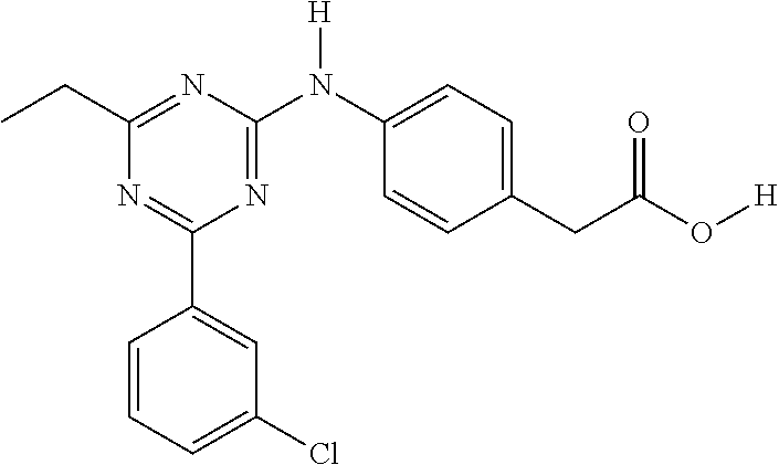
C1(C2=CC(Cl)=CC=C2)=NC(CC)=NC(N(C2=CC=C(CC(=O)O[H])C=C2)[H])=N1
